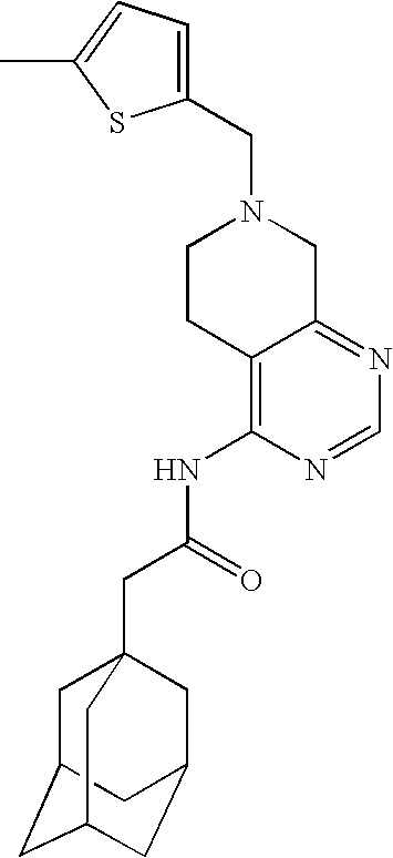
C1(CN2CCC3=C(NC(CC45CC6CC(CC(C4)C6)C5)=O)N=CN=C3C2)=CC=C(C)S1
